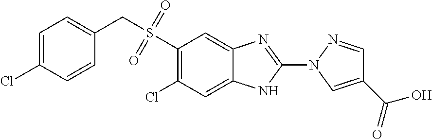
C1(S(CC2=CC=C(Cl)C=C2)(=O)=O)=C(Cl)C=C2C(=C1)N=C(N1C=C(C(=O)O)C=N1)N2
